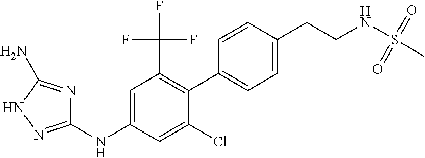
C1=C(Cl)C(C2=CC=C(CCNS(=O)(=O)C)C=C2)=C(C(F)(F)F)C=C1NC1=NNC(N)=N1
